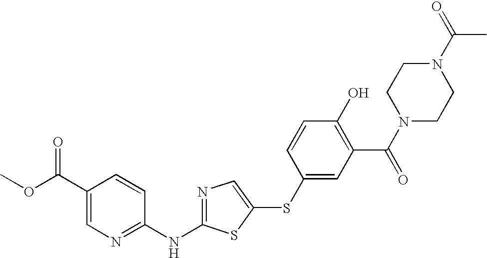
C1(C(OC)=O)=CN=C(NC2=NC=C(SC3=CC(C(=O)N4CCN(C(=O)C)CC4)=C(O)C=C3)S2)C=C1
